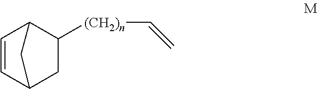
C1=CC2CC([(CH2)n]C=C)C1C2
